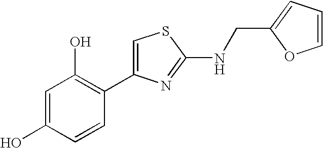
C1=C(O)C=CC(C2=CSC(NCC3=CC=CO3)=N2)=C1O
